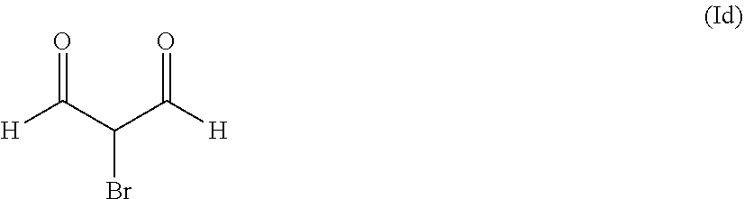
[H]C(C(C([H])=O)Br)=O
